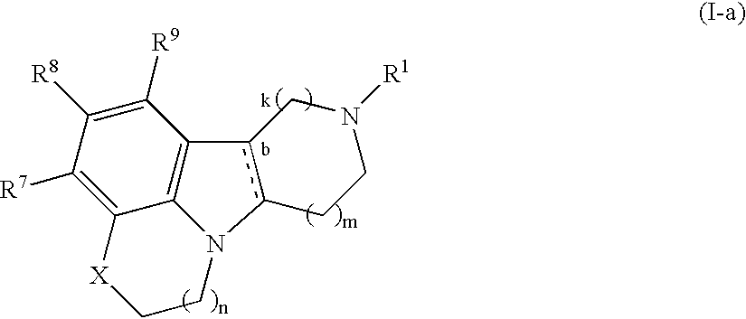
C12=C([R7])C([R8])=C([R9])C3=C1N(CC[X]2)c1c3CN([R1])CC1
